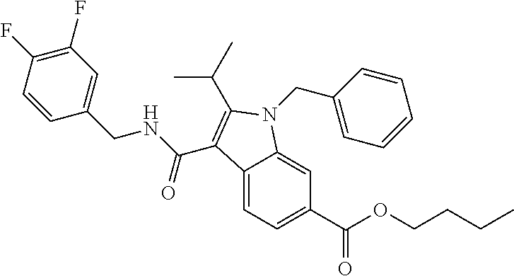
C12=CC=C(C(OCCCC)=O)C=C1N(CC1=CC=CC=C1)C(C(C)C)=C2C(NCC1=CC(F)=C(F)C=C1)=O
